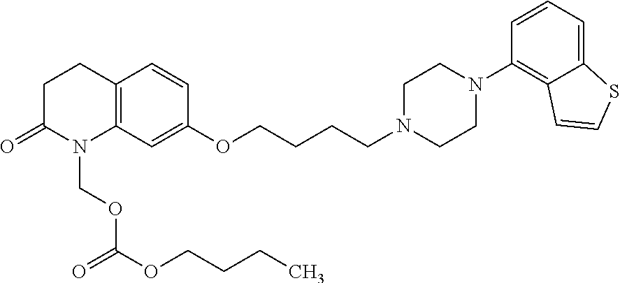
C12=C(CCC(=O)N1COC(OCCCC)=O)C=CC(OCCCCN1CCN(C3=C4C(=CC=C3)SC=C4)CC1)=C2
